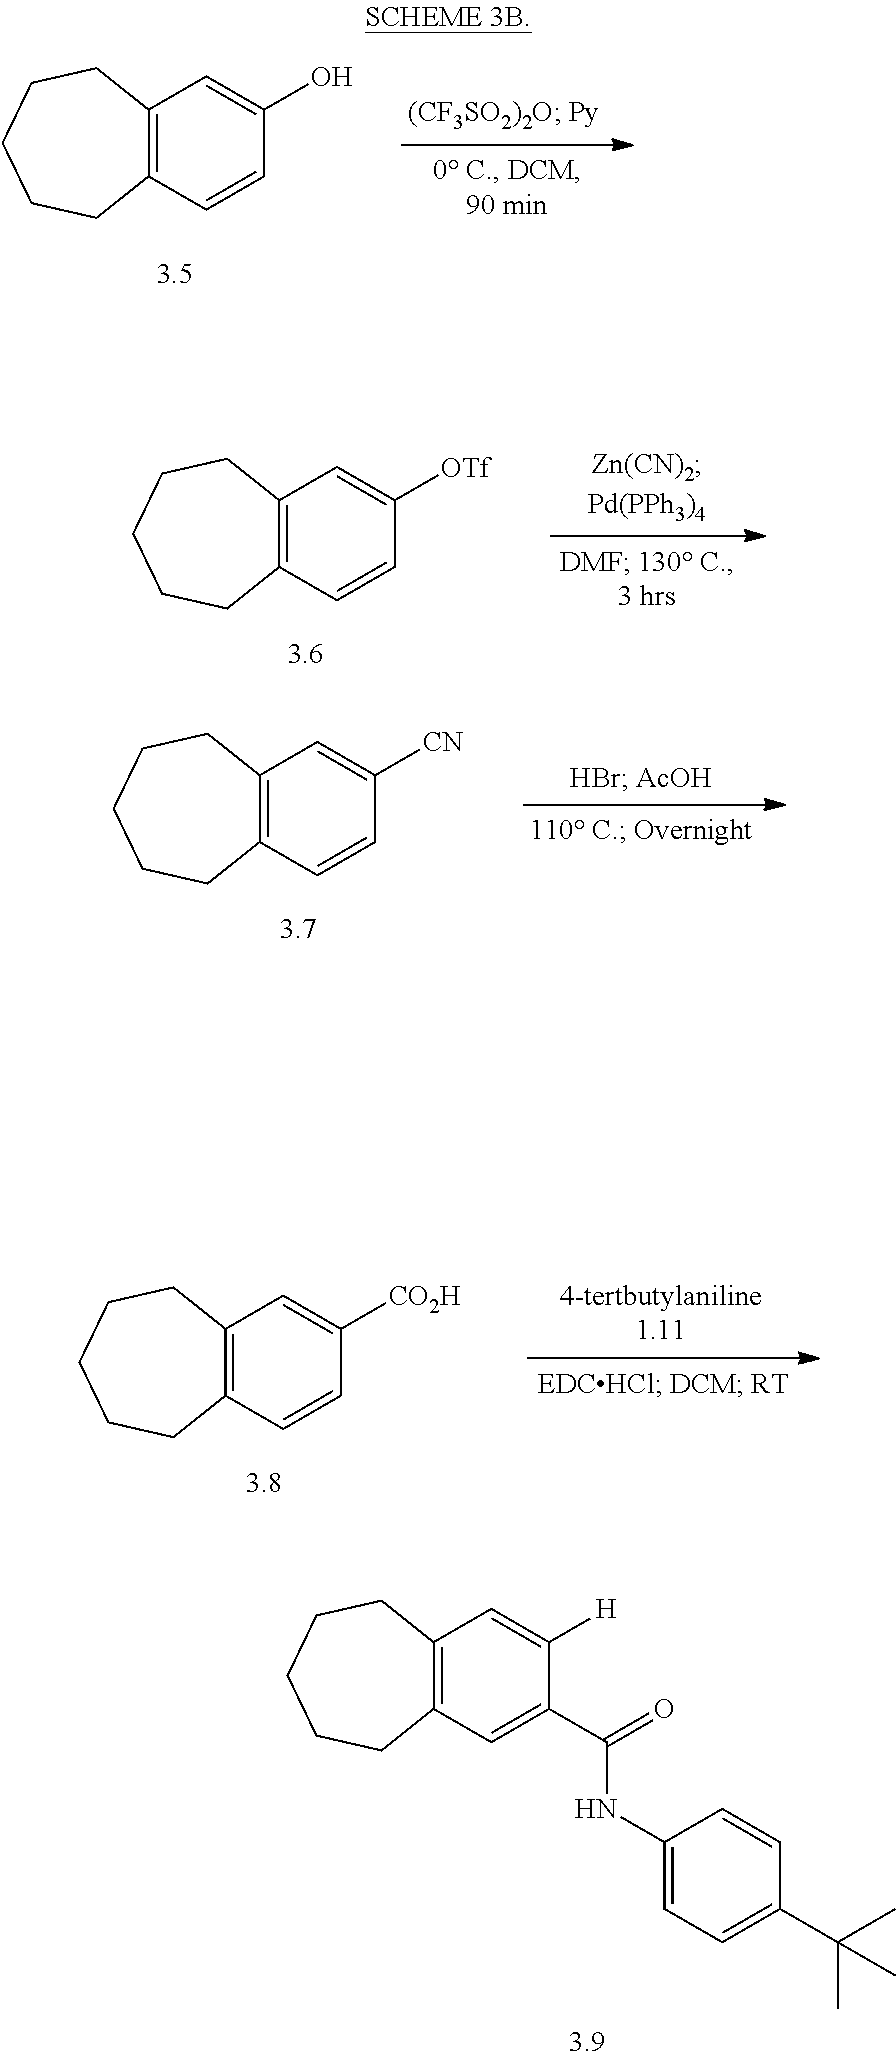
C12=C(C=C(C(=O)NC3=CC=C(C(C)(C)C)C=C3)C([H])=C1)CCCCC2.C12=C(C=CC([CO2H])=C1)CCCCC2.C12=C(C=CC(O)=C1)CCCCC2.C12=C(C=CC([OTf])=C1)CCCCC2.C12=C(C=CC([CN])=C1)CCCCC2
